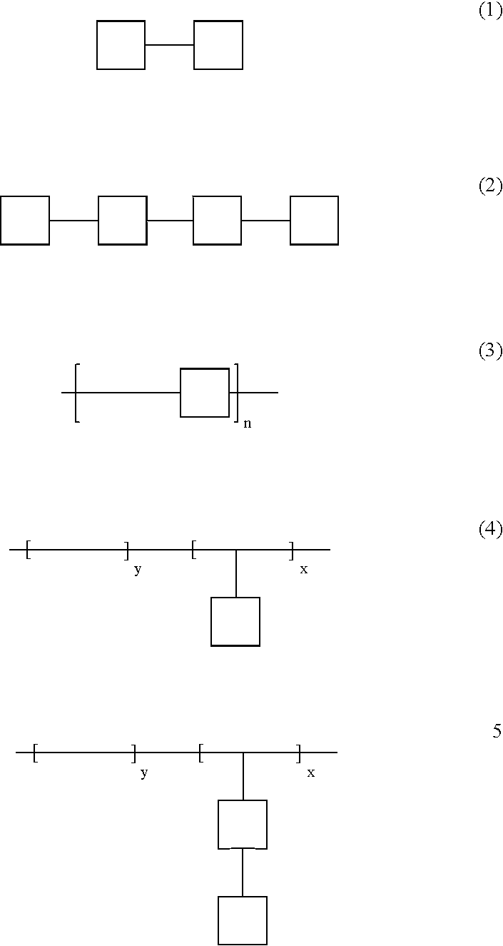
C1(C)CCC(C)CC1.C(C)(C)C1CCCC1.C(C)(C)C1CCC(C2CCCCC2)CC1.C1(C2CCCC2)CCCC1.C1(C2CCC(C3CCC(C4CCCC4)CC3)CC2)CCCC1
